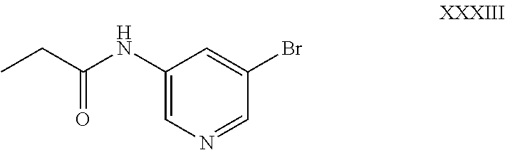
C1(NC(CC)=O)=CN=CC(Br)=C1
